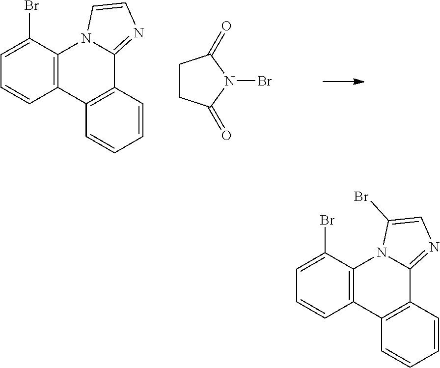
C1=C(Br)C2=C(C=C1)C1=C(C3=NC=CN23)C=CC=C1.C1CC(=O)N(Br)C1=O.C1=C(Br)C2=C(C=C1)C1=C(C3=NC=C(Br)N23)C=CC=C1
